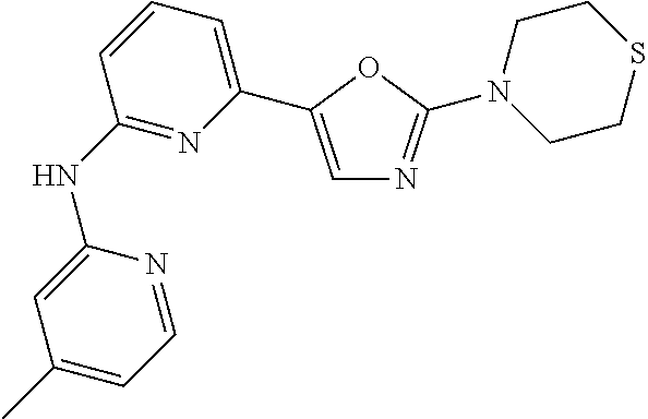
C1(NC2=NC(C3=CN=C(N4CCSCC4)O3)=CC=C2)=CC(C)=CC=N1
